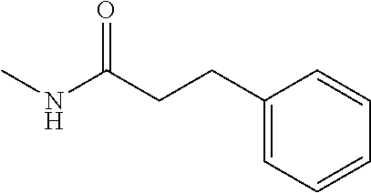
C1(CCC(NC)=O)=CC=CC=C1
